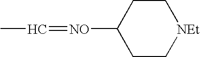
C1([NO]=CC)CC[NEt]CC1
